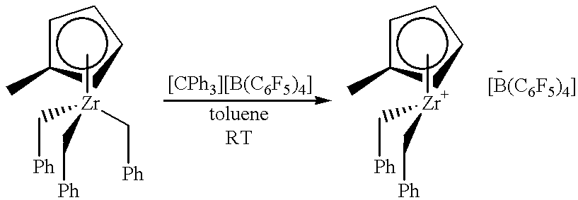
c1c(C)ccc1.C[Zr](C[Ph])(C[Ph])C[Ph].c1c(C)ccc1.C[Zr](C[Ph])C[Ph]
